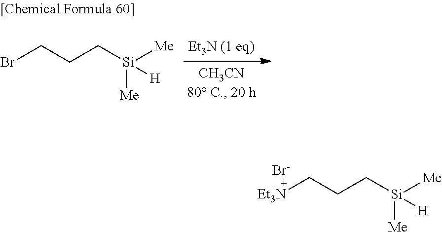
BrCCC[Si]([Me])([H])[Me].[Et3N]CCC[Si]([Me])([H])[Me].[Br-]
